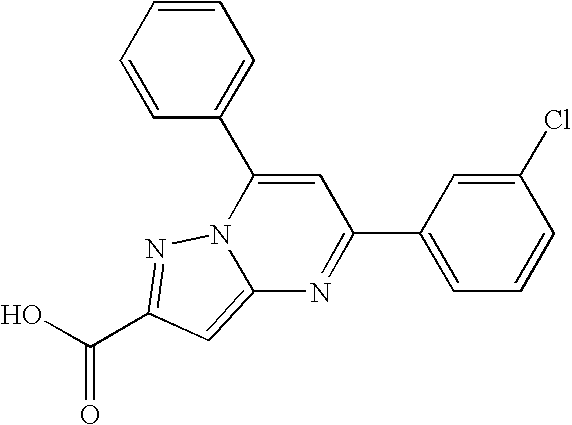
O=C(O)C1=NN2C(=C1)N=C(C1=CC=CC(Cl)=C1)C=C2C1=CC=CC=C1
